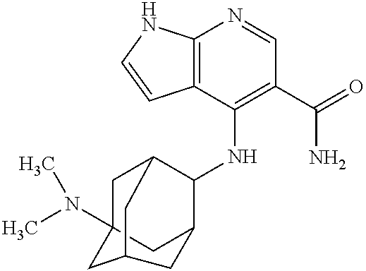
C12=C(C(NC3C4CC5(N(C)C)CC3CC(C5)C4)=C(C(=O)N)C=N1)C=CN2
